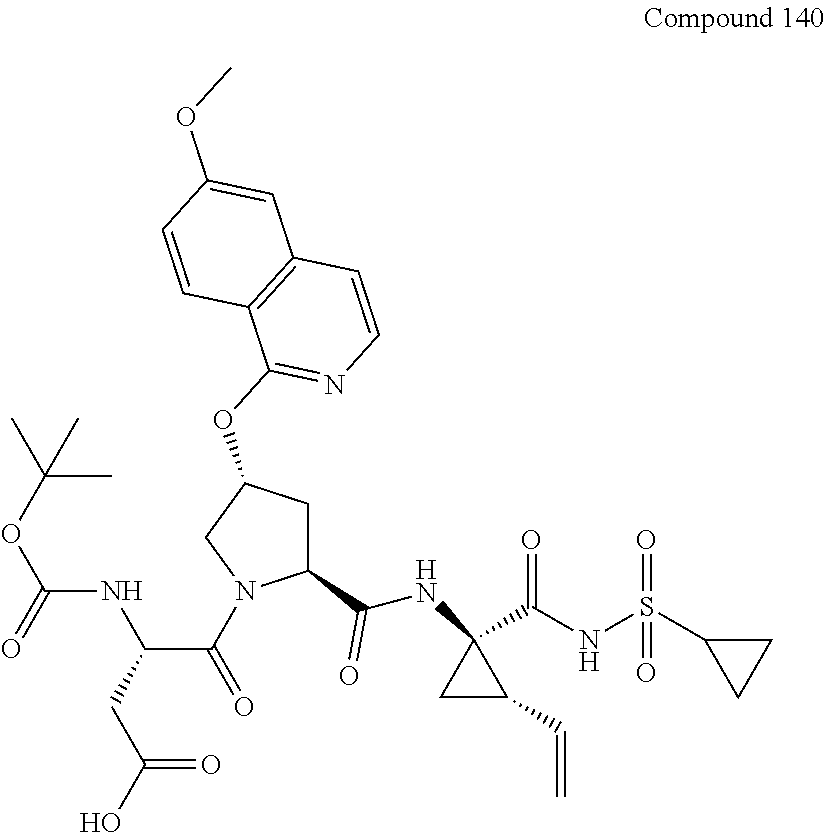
C(CC(C(=O)N1C(C(NC2(C(NS(C3CC3)(=O)=O)=O)CC2C=C)=O)CC(OC2=NC=CC3=C2C=CC(OC)=C3)C1)NC(OC(C)(C)C)=O)(=O)O
